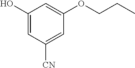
C1(O)=CC([CN])=CC(OCCC)=C1
